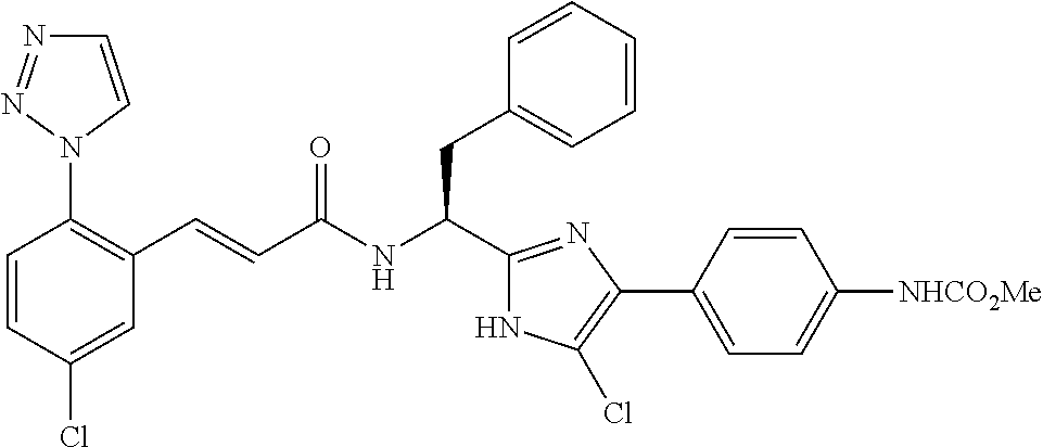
C1(Cl)=CC(C=CC(NC(CC2=CC=CC=C2)C2=NC(C3=CC=C([NHCO2Me])C=C3)=C(Cl)N2)=O)=C(N2C=CN=N2)C=C1
